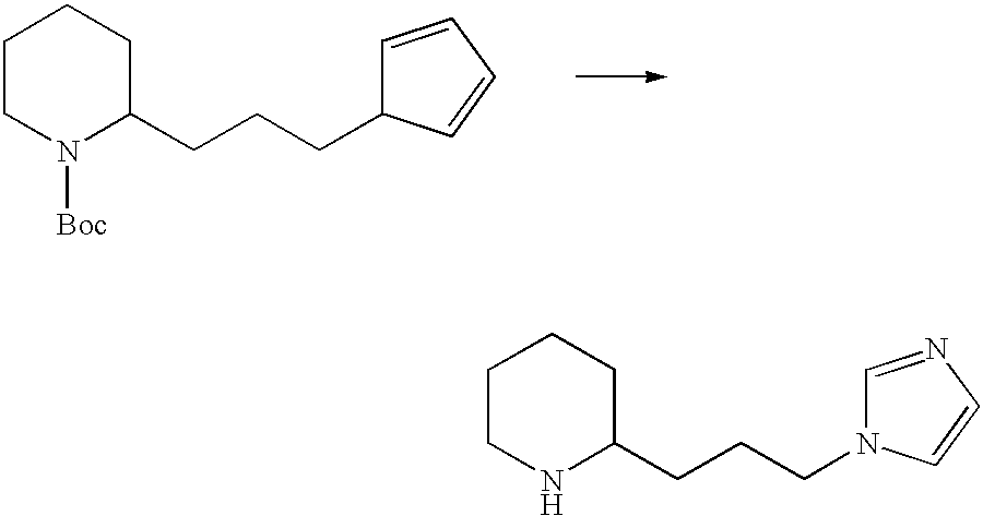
C1CN([Boc])C(CCCC2C=CC=C2)CC1.C1CNC(CCCN2C=NC=C2)CC1
